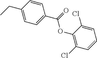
C1(CC)=CC=C(C(=O)OC2=C(Cl)C=CC=C2Cl)C=C1
